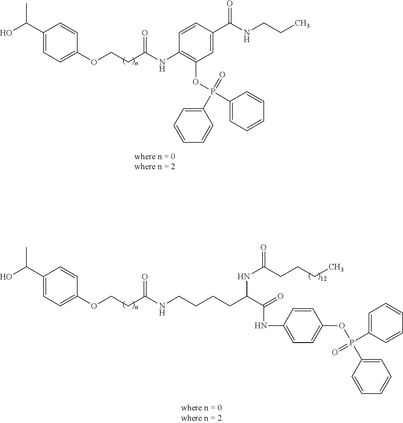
OC(C1=CC=C(OCCC(NC2=C(OP(=O)(C3=CC=CC=C3)C3=CC=CC=C3)C=C(C(NCCC)=O)C=C2)=O)C=C1)C.OC(C1=CC=C(OCCC(NCCCCC(C(=O)NC2=CC=C(OP(C3=CC=CC=C3)(=O)C3=CC=CC=C3)C=C2)NC(=O)CCCC)=O)C=C1)C
